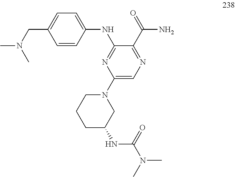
C1=CC(NC2=NC(N3CCCC(NC(N(C)C)=O)C3)=CN=C2C(N)=O)=CC=C1CN(C)C
